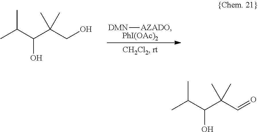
[DMN][AZADO].[PhI(OAc)2].CC(C(C(CO)(C)C)O)C.CC(C(C(C=O)(C)C)O)C
